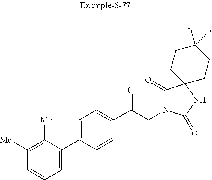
C1([Me])=C([Me])C(C2=CC=C(C(CN3C(=O)C4(NC3=O)CCC(F)(F)CC4)=O)C=C2)=CC=C1
